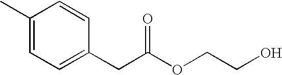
C1(C)=CC=C(CC(=O)OCCO)C=C1
